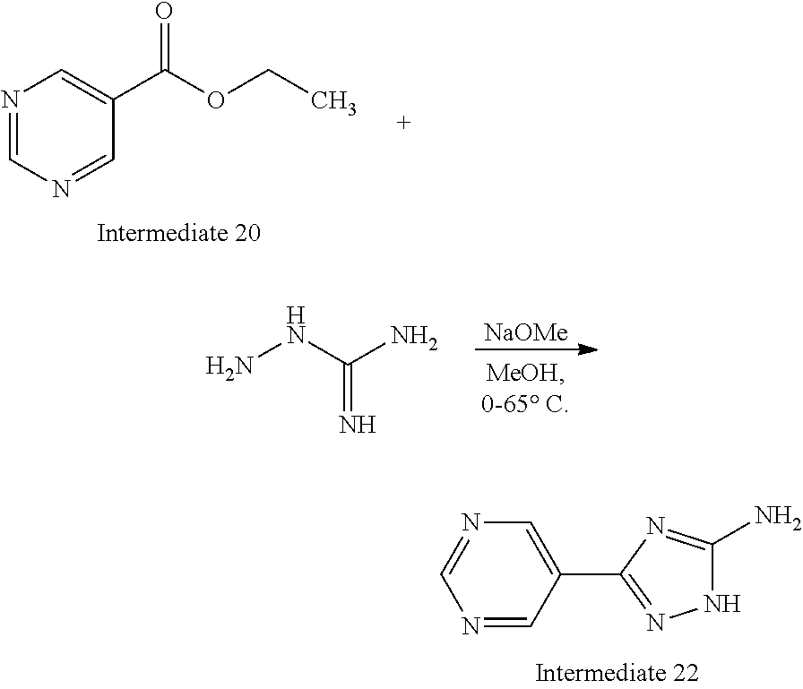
N1=CC(C2=NNC(N)=N2)=CN=C1.[NaOMe].NNC(N)=N.N1=CN=CC(C(OCC)=O)=C1
